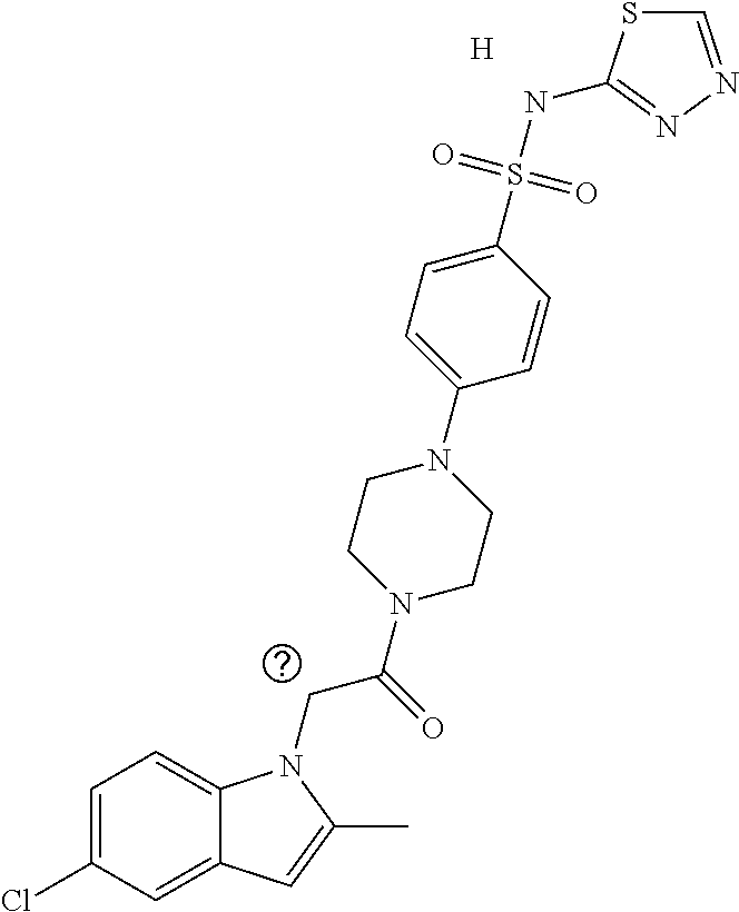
[H].C1=C(Cl)C=C2C(=C1)N(CC(=O)N1CCN(C3=CC=C(S(NC4=NN=CS4)(=O)=O)C=C3)CC1)C(C)=C2
